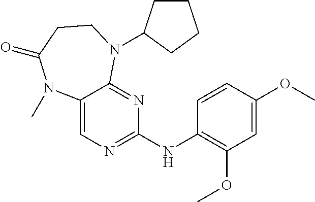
C12=CN=C(NC3=C(OC)C=C(OC)C=C3)N=C1N(C1CCCC1)CCC(=O)N2C
